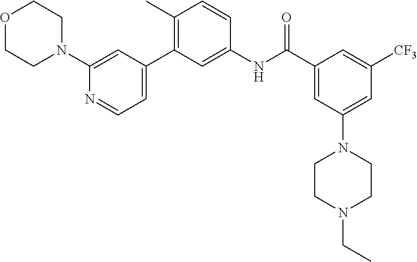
O1CCN(C2=CC(C3=C(C)C=CC(NC(C4=CC(N5CCN(CC)CC5)=CC([CF3])=C4)=O)=C3)=CC=N2)CC1
